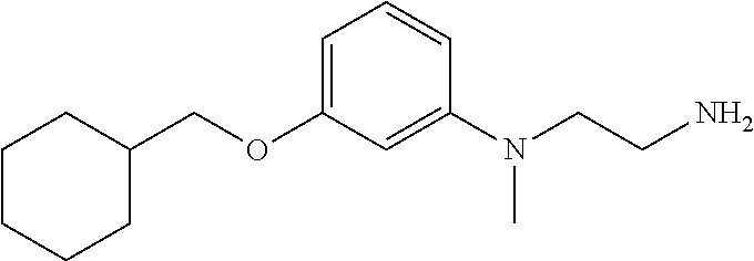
C1=C(OCC2CCCCC2)C=C(N(CCN)C)C=C1
